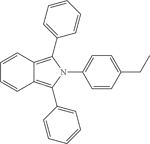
C12=C(C3=CC=CC=C3)N(C3=CC=C(CC)C=C3)C(C3=CC=CC=C3)=C1C=CC=C2
